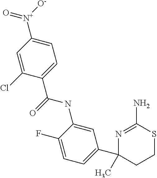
N(C1=CC(C2(C)CCSC(N)=N2)=CC=C1F)C(=O)C1=CC=C([N+]([O-])=O)C=C1Cl
